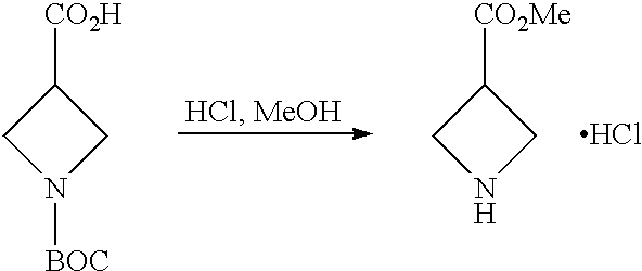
C1([CO2H])CN([BOC])C1.C1([CO2Me])CNC1.Cl
